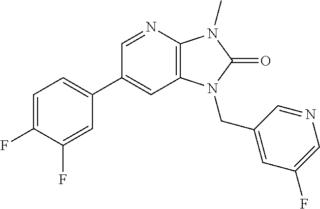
C1(C2=CC=C(F)C(F)=C2)=CC2=C(N=C1)N(C)C(=O)N2CC1=CC(F)=CN=C1
